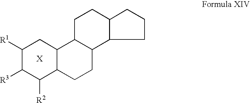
C12C(CCC3C1CC([R1])C([R3])C3[R2])C1C(CC2)CCC1
